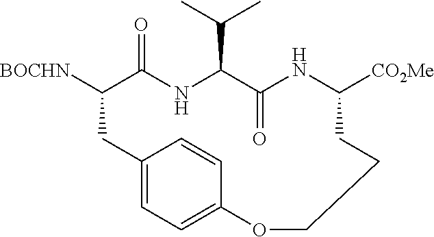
[BOCHN]C1C(=O)NC(C(C)C)C(=O)NC([CO2Me])CCCOC2=CC=C(C1)C=C2
